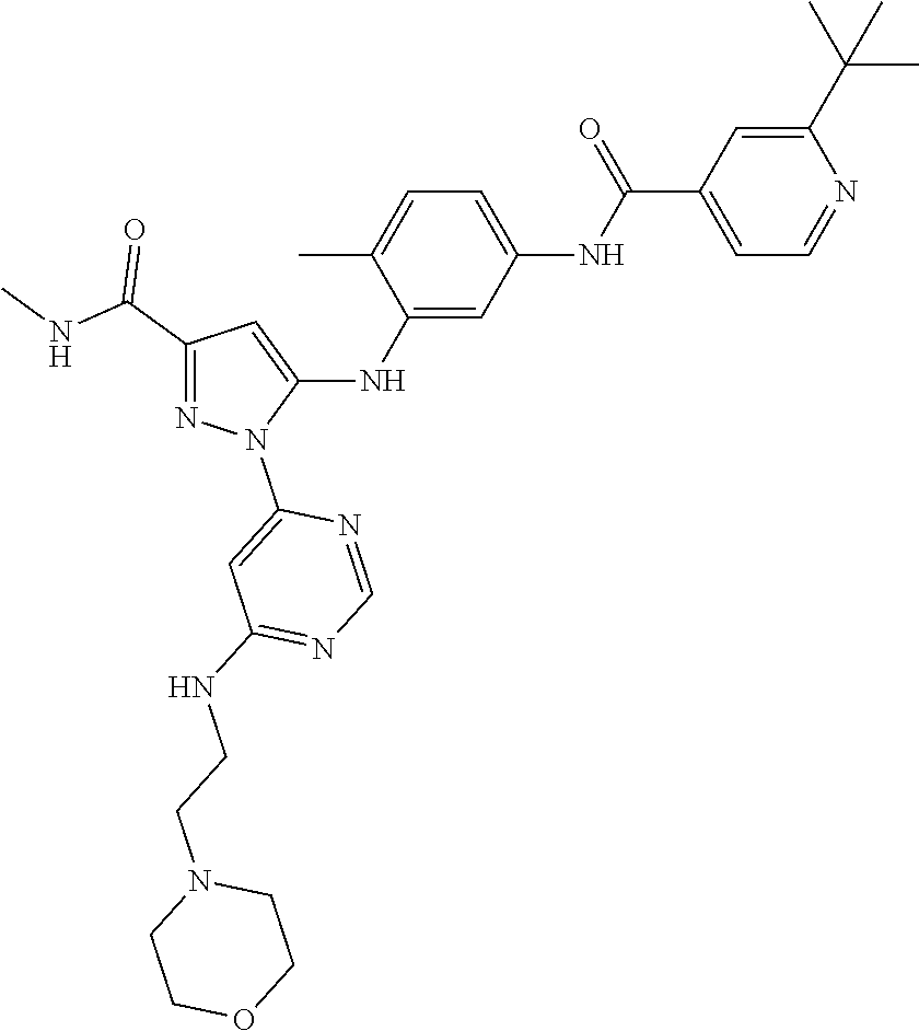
C1(C(NC)=O)=NN(C2=CC(NCCN3CCOCC3)=NC=N2)C(NC2=CC(NC(C3=CC=NC(C(C)(C)C)=C3)=O)=CC=C2C)=C1
